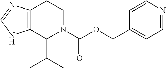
C12=C(C(C(C)C)N(C(OCC3=CC=NC=C3)=O)CC1)NC=N2
